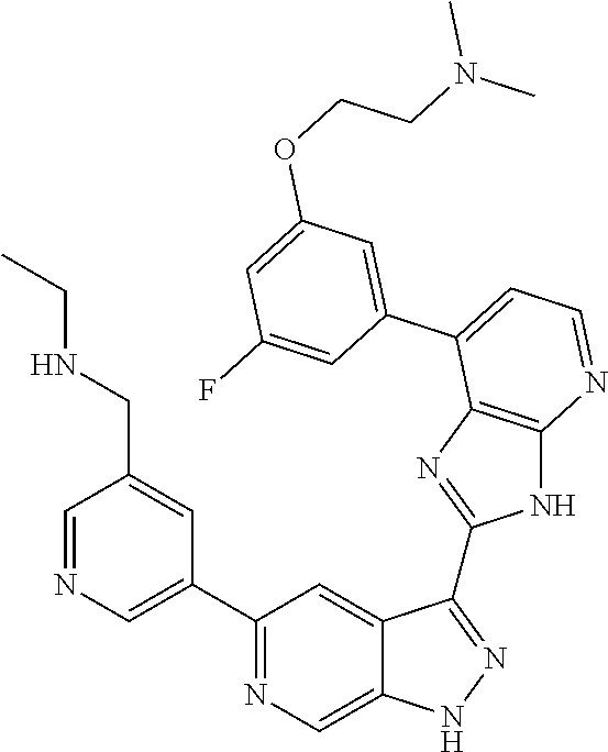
C1(C2=NC=C3C(=C2)C(C2=NC4=C(N2)N=CC=C4C2=CC(OCCN(C)C)=CC(F)=C2)=NN3)=CN=CC(CNCC)=C1
